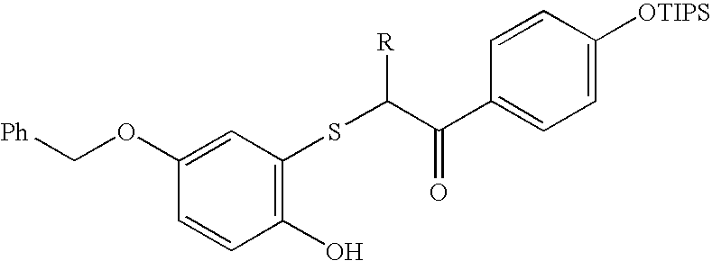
C1=CC(O)=C(SC(C(C2=CC=C([OTIPS])C=C2)=O)[R])C=C1OC[Ph]
